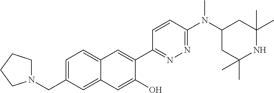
C12=CC=C(CN3CCCC3)C=C1C=C(O)C(C1=NN=C(N(C3CC(C)(C)NC(C)(C)C3)C)C=C1)=C2
